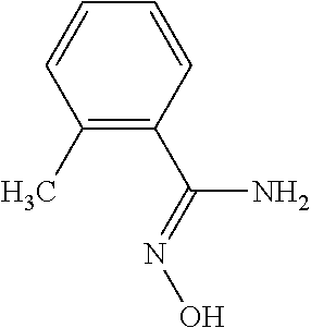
C1(C)=C(C(N)=NO)C=CC=C1
